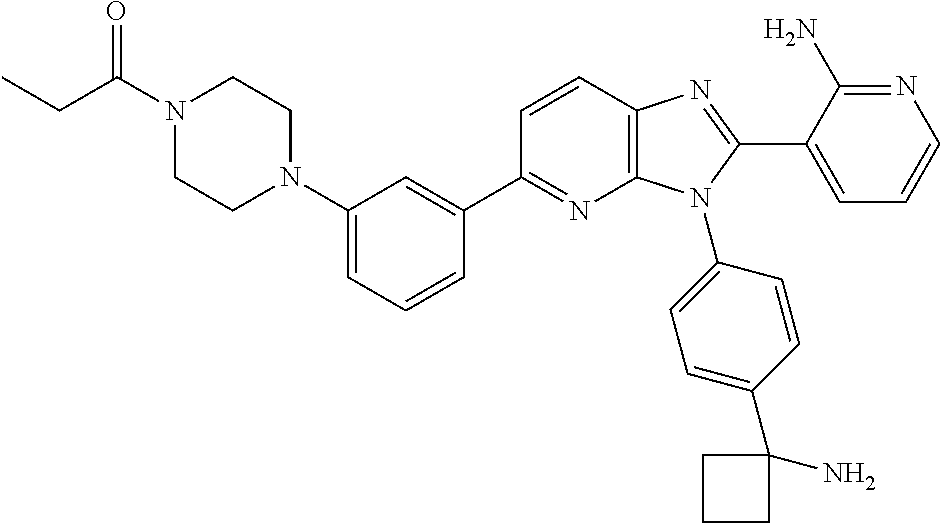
C12=C(C=CC(C3=CC(N4CCN(C(CC)=O)CC4)=CC=C3)=N1)N=C(C1=CC=CN=C1N)N2C1=CC=C(C2(N)CCC2)C=C1
